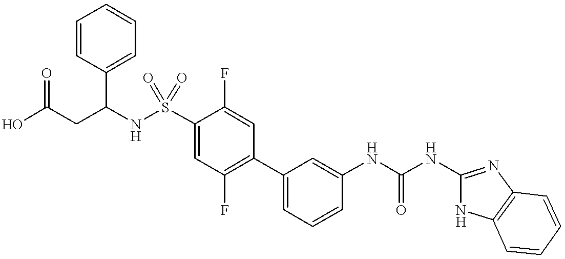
OC(CC(NS(C1=CC(F)=C(C2=CC=CC(NC(NC3=NC4=C(N3)C=CC=C4)=O)=C2)C=C1F)(=O)=O)C1=CC=CC=C1)=O
